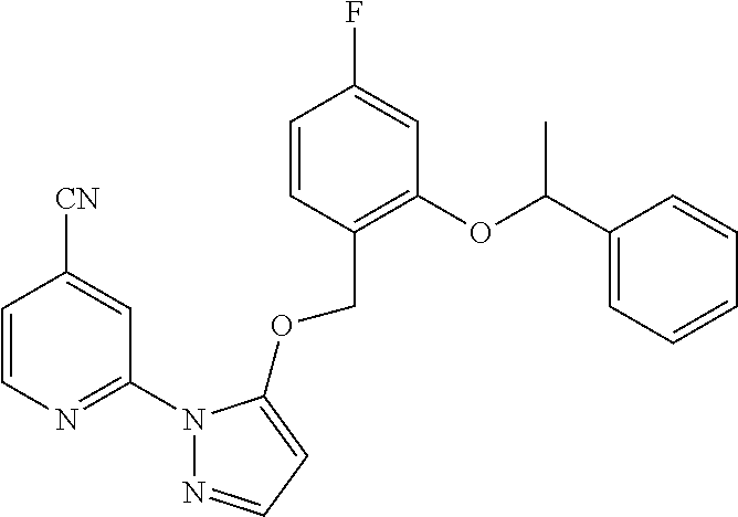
C1=CC(COC2=CC=NN2C2=NC=CC([CN])=C2)=C(OC(C2=CC=CC=C2)C)C=C1F
